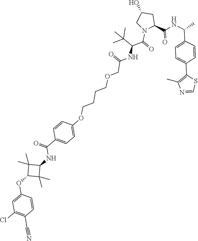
O(CCCCOC1=CC=C(C(NC2C(C)(C)C(OC3=CC(Cl)=C(C#N)C=C3)C2(C)C)=O)C=C1)CC(NC(C(N1C(C(NC(C2=CC=C(C3=C(C)N=CS3)C=C2)C)=O)CC(O)C1)=O)C(C)(C)C)=O
